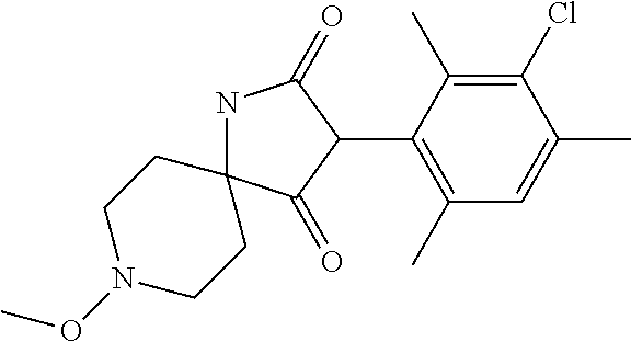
N1C2(C(=O)C(C3=C(C)C=C(C)C(Cl)=C3C)C1=O)CCN(OC)CC2
